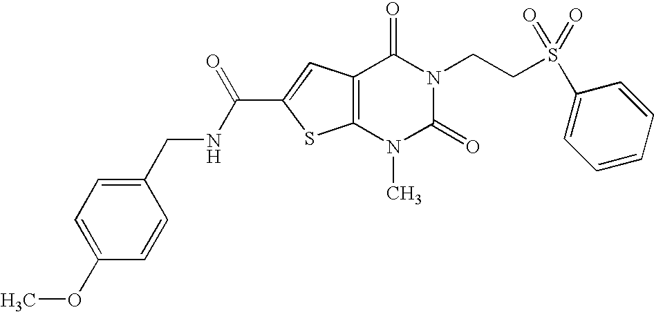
C1(CNC(C2=CC3=C(S2)N(C)C(=O)N(CCS(=O)(=O)C2=CC=CC=C2)C3=O)=O)=CC=C(OC)C=C1
